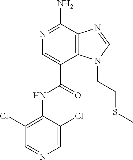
C12=C(C(N)=NC=C1C(=O)NC1=C(Cl)C=NC=C1Cl)N=CN2CCSC
